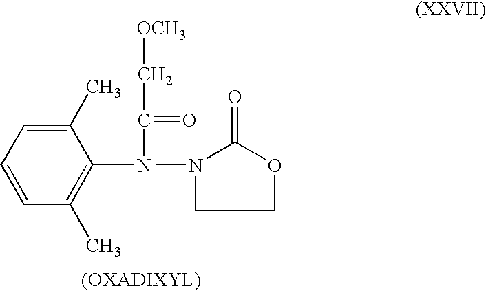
C1(N(N2CCOC2=O)C(C[OCH3])=O)=C(C)C=CC=C1C
